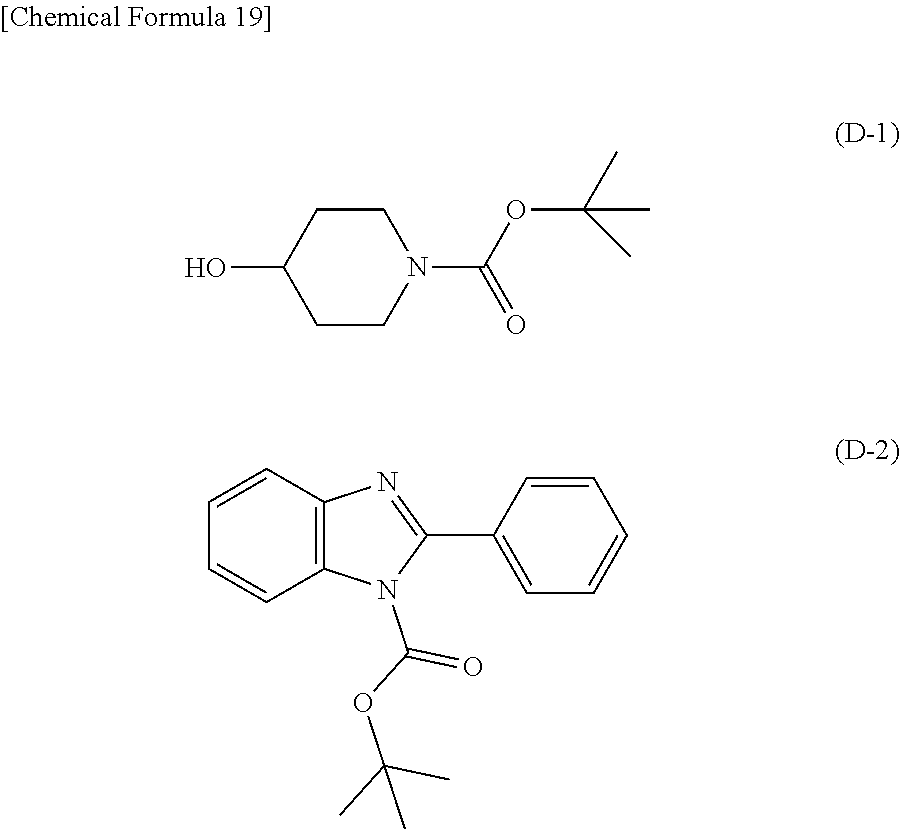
C1(O)CCN(C(=O)OC(C)(C)C)CC1.C1=CC2=C(C=C1)N=C(C1=CC=CC=C1)N2C(=O)OC(C)(C)C
